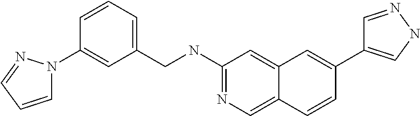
C1=CC2=CN=C(NCC3=CC=CC(N4C=CC=N4)=C3)C=C2C=C1C1=CNN=C1
